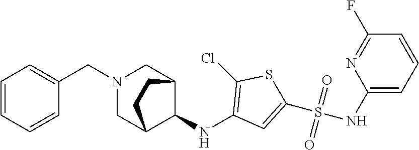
C1=CC=CC(CN2CC3C(NC4=C(Cl)SC(S(NC5=CC=CC(F)=N5)(=O)=O)=C4)C(C2)CC3)=C1
